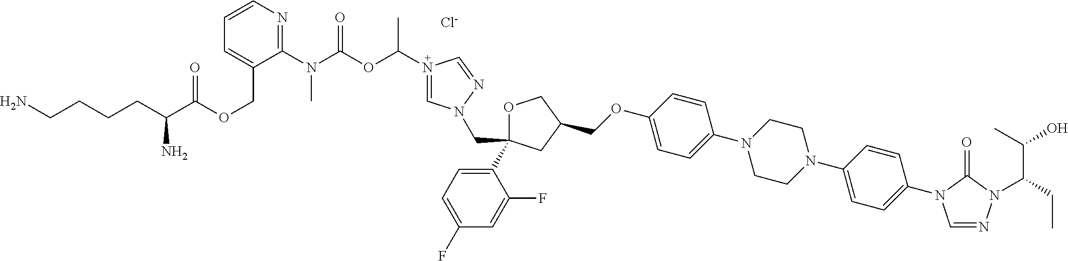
[Cl-].C1OC(C2=CC=C(F)C=C2F)(CN2C=N(C(OC(N(C3=NC=CC=C3COC(C(CCCCN)N)=O)C)=O)C)C=N2)CC1COC1=CC=C(N2CCN(C3=CC=C(N4C=NN(C(CC)C(C)O)C4=O)C=C3)CC2)C=C1
